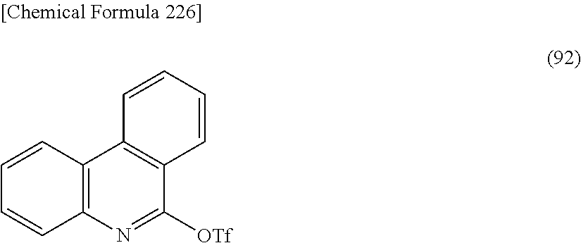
C12=C(N=C([OTf])C3=C1C=CC=C3)C=CC=C2
